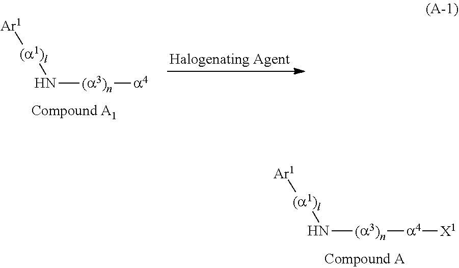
N([(a3)n][a4][X1])[(a1)l][Ar1].N([(a3)n][a4])[(a1)l][Ar1]
